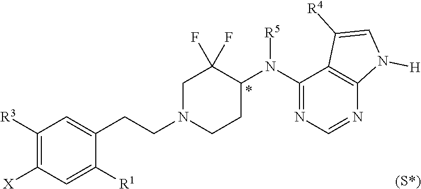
C1([R3])=C([X])C=C([R1])C(CCN2CCC(N(C3=NC=NC4=C3C([R4])=CN4[H])[R5])C(F)(F)C2)=C1.[(S*)]
